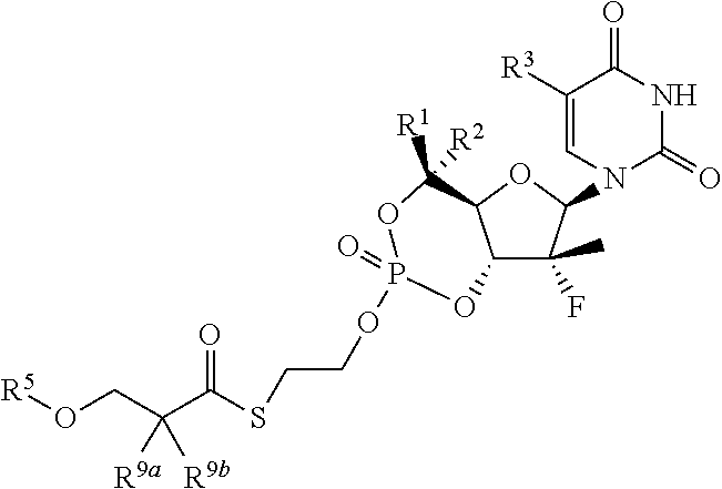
C12C(F)(C)C(N3C(=O)NC(=O)C([R3])=C3)OC1C([R1])([R2])OP(OCCSC(C(CO[R5])([R9a])[R9b])=O)(=O)O2
